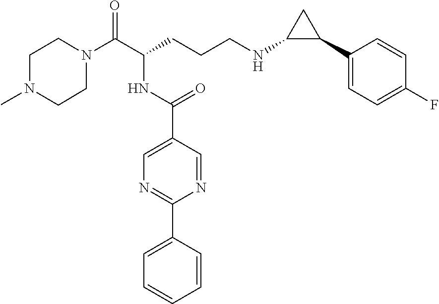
C1N(C(C(CCCNC2C(C3=CC=C(F)C=C3)C2)NC(C2=CN=C(C3=CC=CC=C3)N=C2)=O)=O)CCN(C)C1
